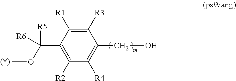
C1([R3])=C([R1])C(C([R5])([R6])OC)=C([R2])C([R4])=C1CO
